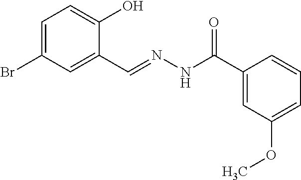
C1=C(Br)C=C(C=NNC(C2=CC(OC)=CC=C2)=O)C(O)=C1
